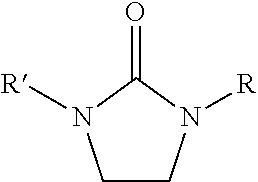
C1CN([R])C(=O)N1[R]
